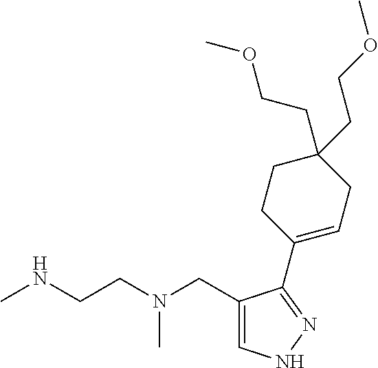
CNCCN(CC1=CNN=C1C1=CCC(CCOC)(CCOC)CC1)C
